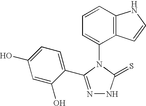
C1=CC2=C(C(N3C(=S)NN=C3C3=CC=C(O)C=C3O)=C1)C=CN2
